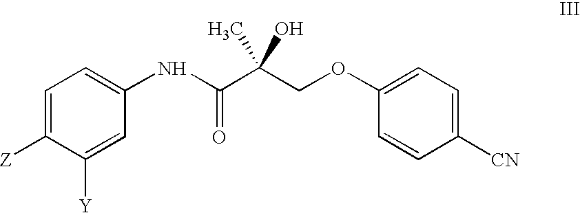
C1=C([Y])C([Z])=CC=C1NC(C(COC1=CC=C([CN])C=C1)(C)O)=O
